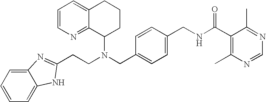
N(CC1=CC=C(CNC(C2=C(C)N=CN=C2C)=O)C=C1)(C1CCCC2=CC=CN=C12)CCC1=NC2=CC=CC=C2N1
